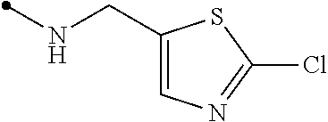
C1(CNC)=CN=C(Cl)S1
